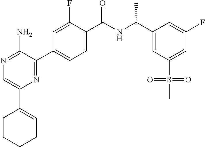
N1=C(N)C(C2=CC=C(C(NC(C3=CC(S(C)(=O)=O)=CC(F)=C3)C)=O)C(F)=C2)=NC(C2=CCCCC2)=C1
